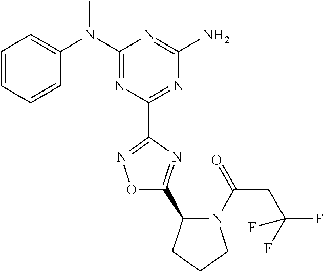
C1=CC=CC(N(C2=NC(C3=NOC(C4N(C(CC(F)(F)F)=O)CCC4)=N3)=NC(N)=N2)C)=C1
